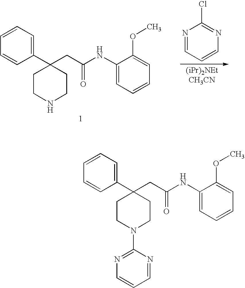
N1=CC=CN=C1Cl.C1CNCCC1(CC(NC1=CC=CC=C1OC)=O)C1=CC=CC=C1.C1CN(C2=NC=CC=N2)CCC1(CC(NC1=CC=CC=C1OC)=O)C1=CC=CC=C1
